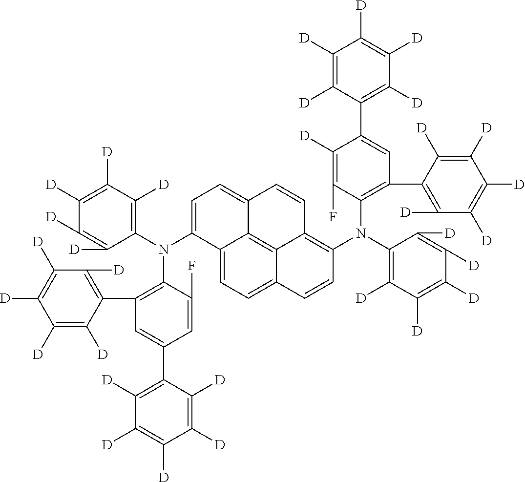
C1=C(N(C2=C(C3=C([D])C([D])=C([D])C([D])=C3[D])C=C(C3=C([D])C([D])=C([D])C([D])=C3[D])C=C2F)C2=C([D])C([D])=C([D])C([D])=C2[D])C2=CC=C3C4=C2C(=C1)C=CC4=C(N(C1=C(C2=C([D])C([D])=C([D])C([D])=C2[D])C=C(C2=C([D])C([D])=C([D])C([D])=C2[D])C([D])=C1F)C1=C([D])C([D])=C([D])C([D])=C1[D])C=C3
